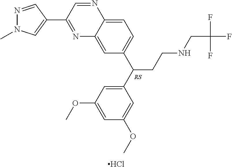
N1=C(C2=CN(C)N=C2)C=NC2=CC=C(C(CCNCC(F)(F)F)C3=CC(OC)=CC(OC)=C3)C=C12.Cl
